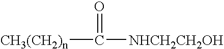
C(=O)([NHCH2CH2OH])[CH3(CH2)n]
